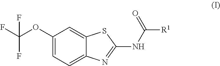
C1(OC(F)(F)F)=CC=C2C(=C1)SC(NC([R1])=O)=N2
